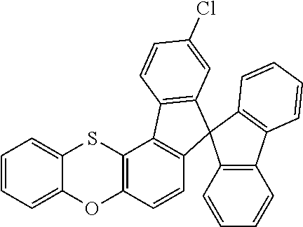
C12=CC=CC=C1OC1=C(S2)C2=C(C=C1)C1(C3=C2C=CC(Cl)=C3)C2=C(C3=C1C=CC=C3)C=CC=C2
